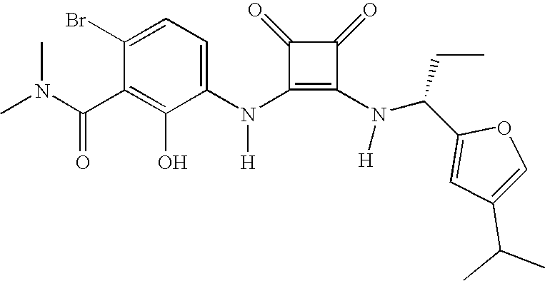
N(C1=C(N(C(C2=CC(C(C)C)=CO2)CC)[H])C(=O)C1=O)(C1=CC=C(Br)C(C(=O)N(C)C)=C1O)[H]
